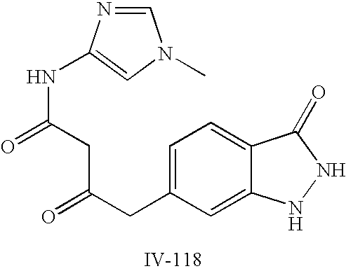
C1=C(CC(CC(NC2=CN(C)C=N2)=O)=O)C=C2C(=C1)C(=O)NN2
